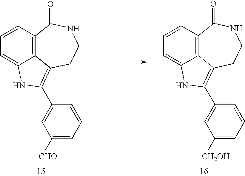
C12=C3C=CC=C1NC(C1=CC([CHO])=CC=C1)=C2CCNC3=O.C12=C3C=CC=C1NC(C1=CC([CH2OH])=CC=C1)=C2CCNC3=O
